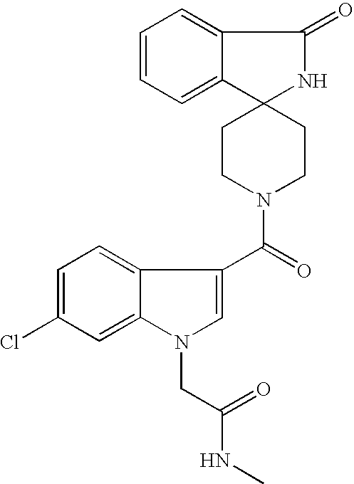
C12=CC=CC=C1C1(NC2=O)CCN(C(=O)C2=CN(CC(=O)NC)C3=CC(Cl)=CC=C32)CC1
